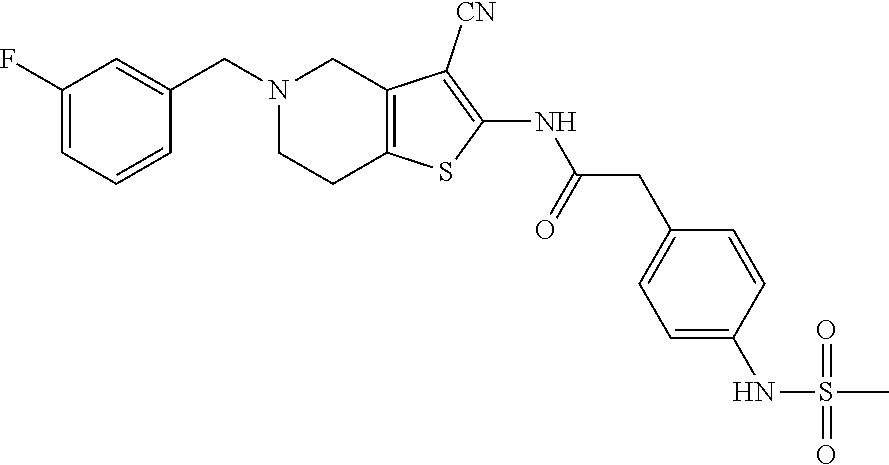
C1(F)=CC=CC(CN2CCC3=C(C2)C([CN])=C(NC(CC2=CC=C(NS(C)(=O)=O)C=C2)=O)S3)=C1
